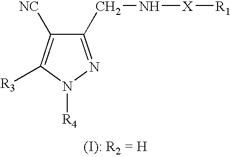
C1(CN[X][R1])=NN([R4])C([R3])=C1[NC]
